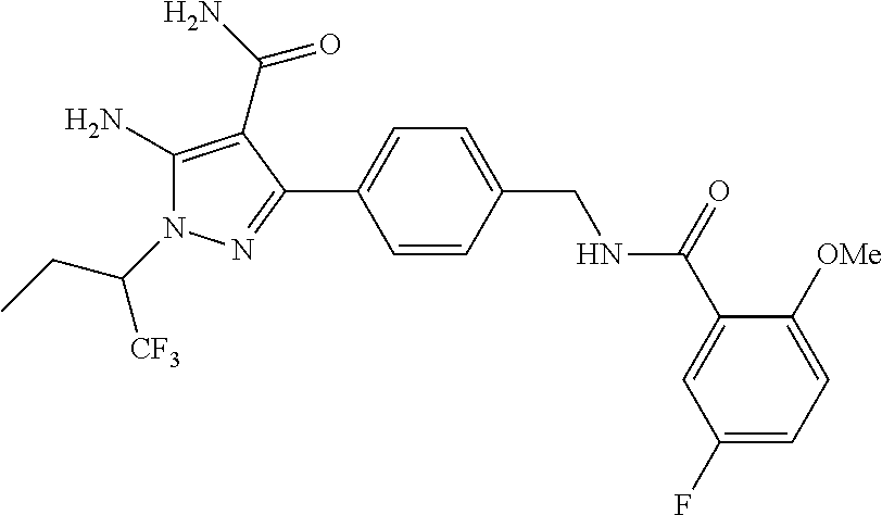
C(N1C(N)=C(C(N)=O)C(C2=CC=C(CNC(C3=CC(F)=CC=C3[OMe])=O)C=C2)=N1)([CF3])CC
